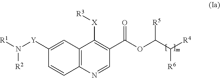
C12=C(N=CC(C(OC(C([R4])[R6])[R5])=O)=C1[X][R3])C=CC([Y]N([R1])[R2])=C2
